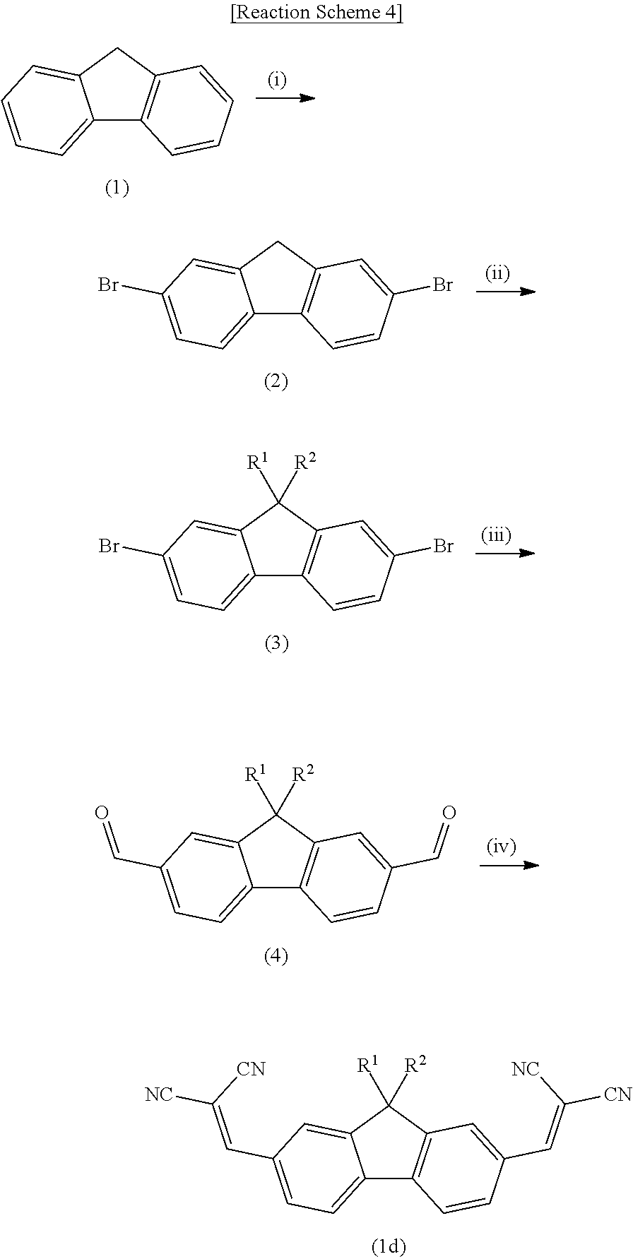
C12=CC=CC=C1CC1=C2C=CC=C1.C12=CC=C(Br)C=C1CC1=C2C=CC(Br)=C1.C12=CC=C(C=C([CN])[NC])C=C1C([R1])([R2])C1=C2C=CC(C=C([NC])[CN])=C1.C12=CC=C(Br)C=C1C([R1])([R2])C1=C2C=CC(Br)=C1.C12=CC=C(C=O)C=C1C([R1])([R2])C1=C2C=CC(C=O)=C1
